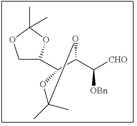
C1C(C2C(C([OBn])[CHO])OC(C)(C)O2)OC(C)(C)O1
